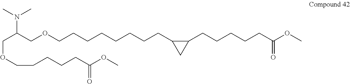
C(C(COCCCCCCCCC1C(CCCCCC(OC)=O)C1)N(C)C)OCCCCCC(OC)=O
